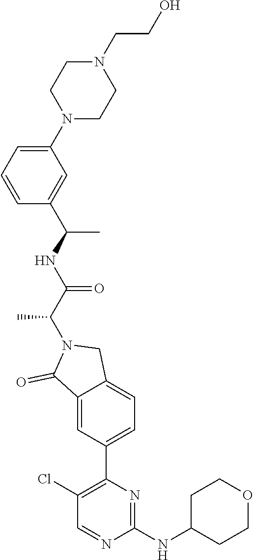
C1(NC2CCOCC2)=NC(C2=CC=C3C(=C2)C(=O)N(C(C(=O)NC(C)C2=CC(N4CCN(CCO)CC4)=CC=C2)C)C3)=C(Cl)C=N1
